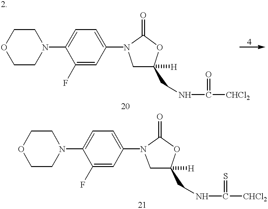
C1CN(C2=CC=C(N3CC(CNC([CHCl2])=O)([H])OC3=O)C=C2F)CCO1.C1CN(C2=CC=C(N3CC(CNC(=S)[CHCl2])([H])OC3=O)C=C2F)CCO1
